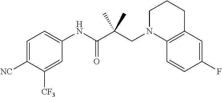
C1=C([NC])C([CF3])=CC(NC(C(CN2CCCC3=C2C=CC(F)=C3)(C)C)=O)=C1
